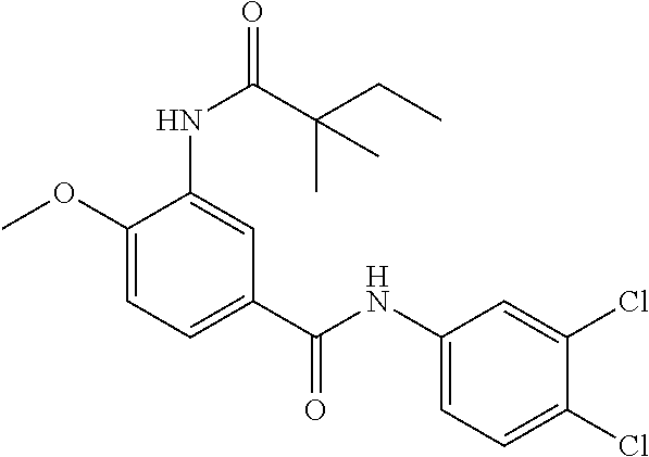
C1(OC)=CC=C(C(NC2=CC=C(Cl)C(Cl)=C2)=O)C=C1NC(C(CC)(C)C)=O
